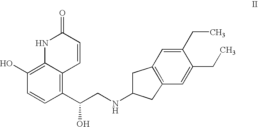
CCC1=CC2=C(C=C1CC)CC(NCC(C1=C3C(=C(O)C=C1)NC(=O)C=C3)O)C2
